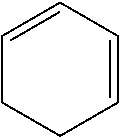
C1=CC=CCC1
